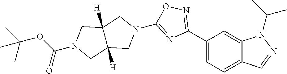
C1(C2=NOC(N3CC4([H])C([H])(C3)CN(C(OC(C)(C)C)=O)C4)=N2)=CC=C2C(=C1)N(C(C)C)N=C2
